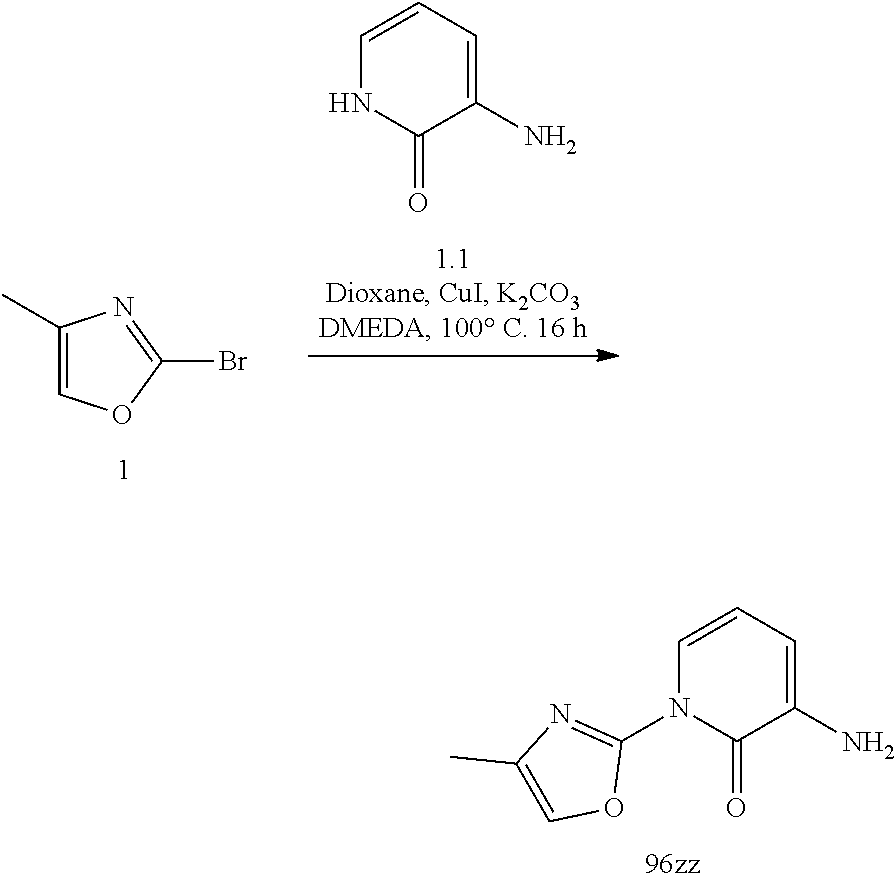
C1=CC=C(N)C(=O)N1.C1(C)=COC(Br)=N1.C1=CC=C(N)C(=O)N1C1=NC(C)=CO1
